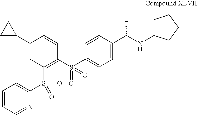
C1(C2CC2)=CC(S(C2=CC=CC=N2)(=O)=O)=C(S(C2=CC=C(C(NC3CCCC3)C)C=C2)(=O)=O)C=C1
